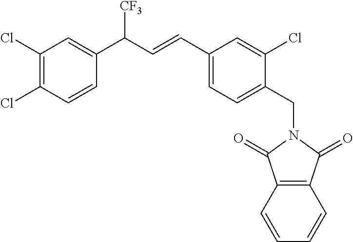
C12=C(C=CC=C1)C(=O)N(CC1=CC=C(C=CC(C3=CC(Cl)=C(Cl)C=C3)[CF3])C=C1Cl)C2=O
